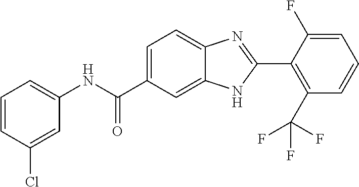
C1(NC(C2=CC=C3C(=C2)NC(C2=C(C(F)(F)F)C=CC=C2F)=N3)=O)=CC=CC(Cl)=C1
